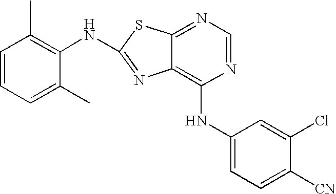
N1=CN=C2C(=C1NC1=CC=C([CN])C(Cl)=C1)N=C(NC1=C(C)C=CC=C1C)S2
